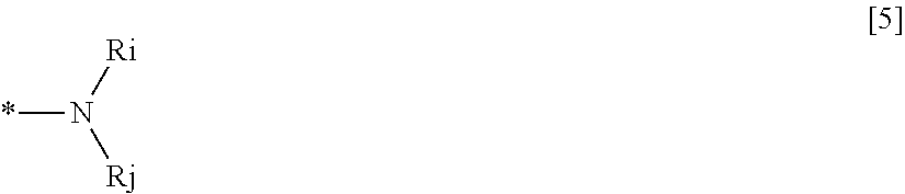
*N([Ri])[Rj]
